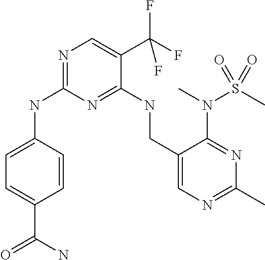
C1=CC(NC2=NC=C(C(F)(F)F)C(NCC3=CN=C(C)N=C3N(S(C)(=O)=O)C)=N2)=CC=C1C(=O)N
